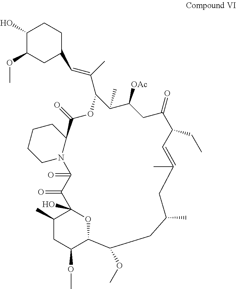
C1(O)C(OC)CC(C=C(C)C2OC(=O)C3CCCCN3C(=O)C(=O)C3(O)C(C)CC(OC)C(O3)C(OC)CC(C)CC(C)=CC(CC)C(=O)CC([OAc])C2C)CC1
